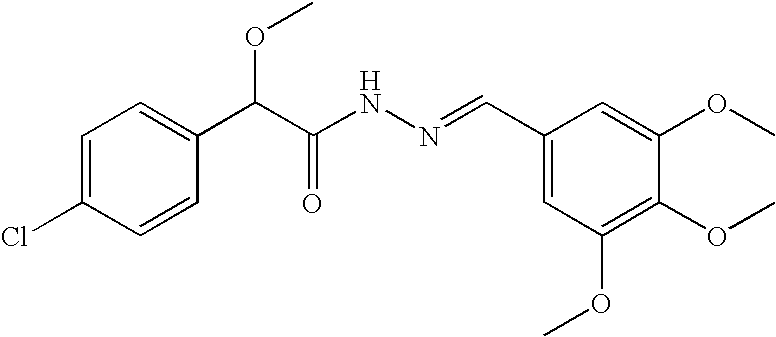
C1=C(Cl)C=CC(C(C(NN=CC2=CC(OC)=C(OC)C(OC)=C2)=O)OC)=C1
